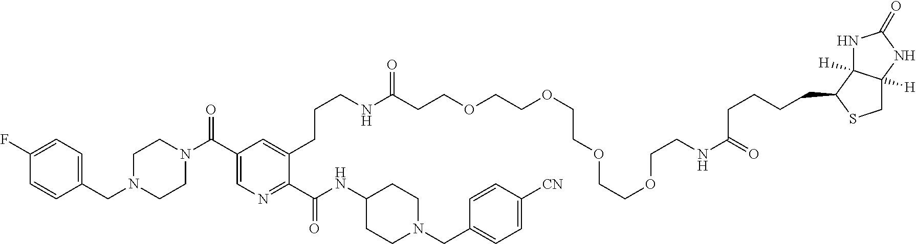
C1N(CC2=CC=C(F)C=C2)CCN(C(C2=CN=C(C(NC3CCN(CC4=CC=C([CN])C=C4)CC3)=O)C(CCCNC(CCOCCOCCOCCOCCNC(=O)CCCCC3SCC4([H])C3([H])NC(=O)N4)=O)=C2)=O)C1
